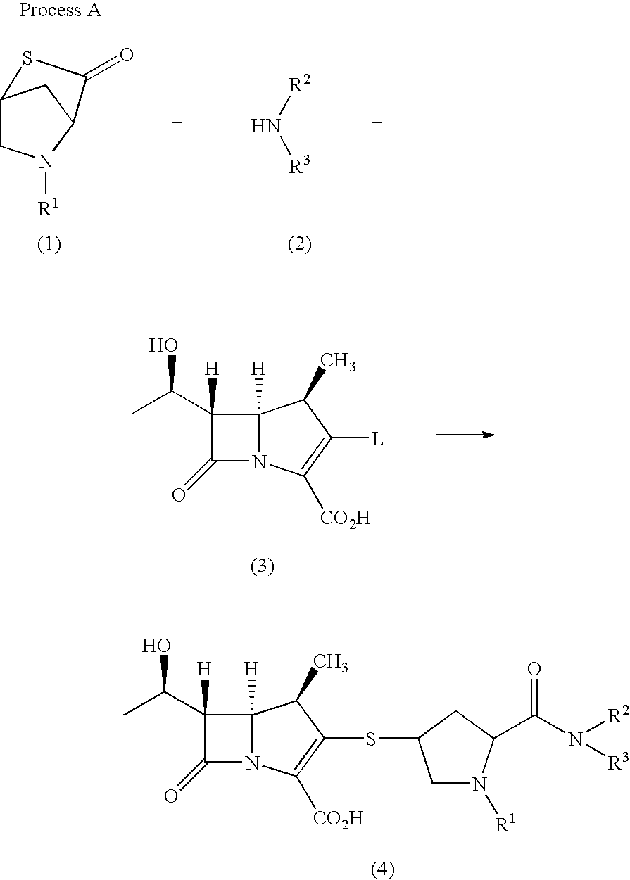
C12CN([R1])C(C1)C(=O)S2.[R2]N[R3].CC(C1([H])C(=O)N2C1([H])C(C)C([L])=C2[CO2H])O.CC(C1([H])C(=O)N2C1([H])C(C)C(SC1CN([R1])C(C(N([R3])[R2])=O)C1)=C2[CO2H])O
